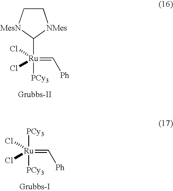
[PCy3][Ru](=C[Ph])(Cl)(Cl)[PCy3].C1C[MesN]C([Ru](=C[Ph])(Cl)(Cl)[PCy3])[NMes]1
